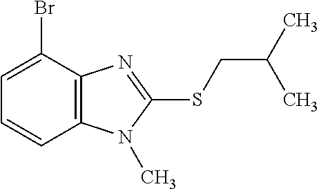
C1=CC2=C(C(Br)=C1)N=C(SCC(C)C)N2C
